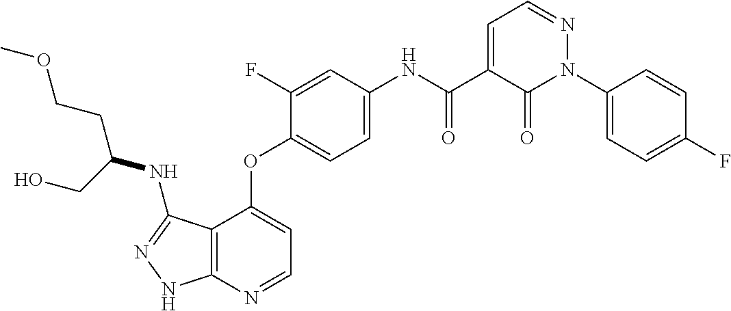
C12=C(N=CC=C1OC1=CC=C(NC(C3=CC=NN(C4=CC=C(F)C=C4)C3=O)=O)C=C1F)NN=C2NC(CO)CCOC
